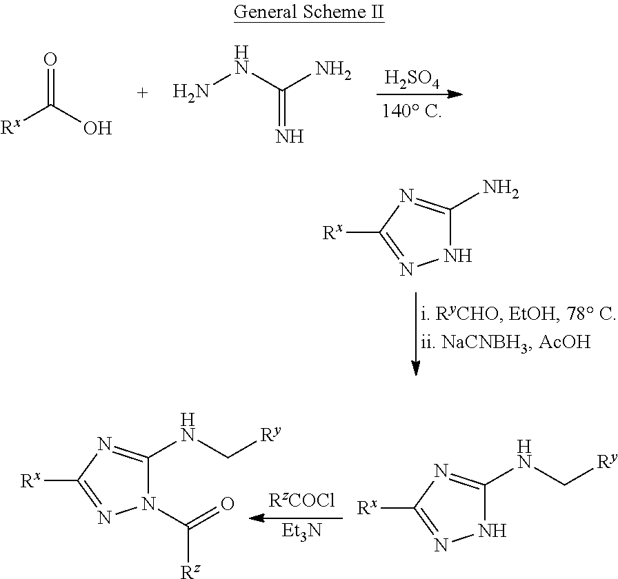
[Rx]C(O)=O.NNC(N)=N.[H2SO4].N1C(N)=NC([Rx])=N1.N1(C(=O)[Rz])C(NC[Ry])=NC([Rx])=N1.N1C(NC[Ry])=NC([Rx])=N1.[Et3N]
